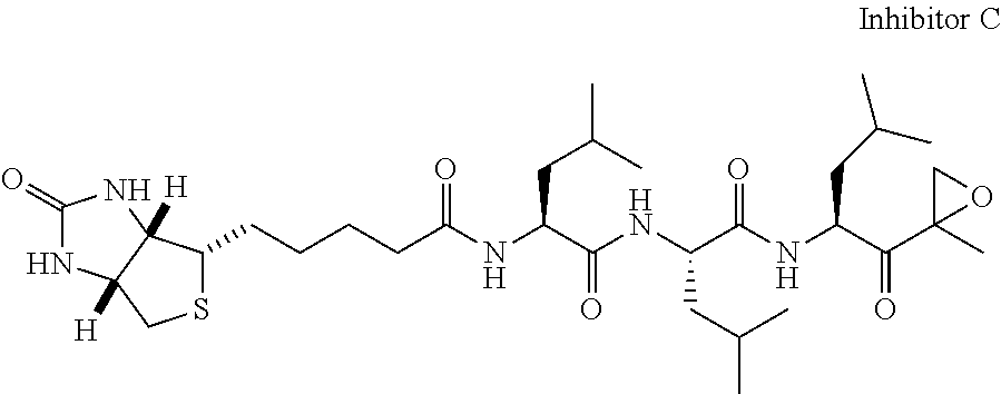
C1(CCCCC(NC(C(NC(C(NC(C(C2(C)OC2)=O)CC(C)C)=O)CC(C)C)=O)CC(C)C)=O)SCC2([H])C1([H])NC(=O)N2
